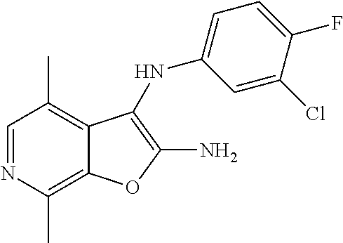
C1=NC(C)=C2C(=C1C)C(NC1=CC=C(F)C(Cl)=C1)=C(N)O2
